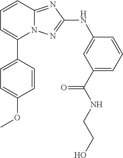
N12C(=NC(NC3=CC(C(NCCO)=O)=CC=C3)=N1)C=CC=C2C1=CC=C(OC)C=C1
